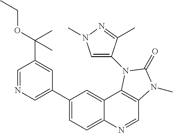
C1=NC=C(C2=CC=C3C(=C2)C2=C(C=N3)N(C)C(=O)N2C2=CN(C)N=C2C)C=C1C(OCC)(C)C
